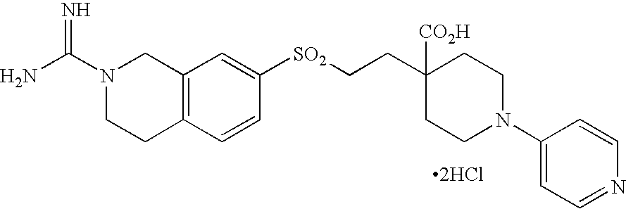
[2HCl].C1([CO2H])(CC[SO2]C2=CC3=C(C=C2)CCN(C(N)=N)C3)CCN(C2=CC=NC=C2)CC1
